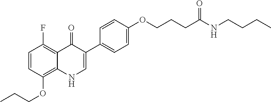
C1=CC(OCCC)=C2C(=C1F)C(=O)C(C1=CC=C(OCCCC(=O)NCCCC)C=C1)=CN2
